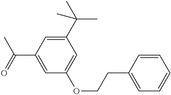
C1(C(C)(C)C)=CC(C(C)=O)=CC(OCCC2=CC=CC=C2)=C1
